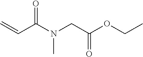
C=CC(N(CC(OCC)=O)C)=O
